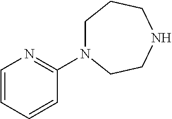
C1=CC=CC(N2CCCNCC2)=N1
